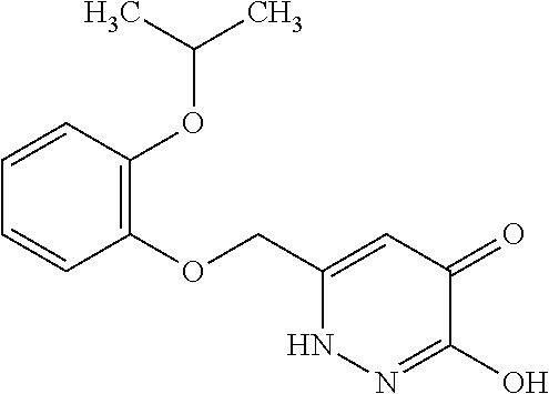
C1(OCC2=CC(=O)C(O)=NN2)=C(OC(C)C)C=CC=C1
